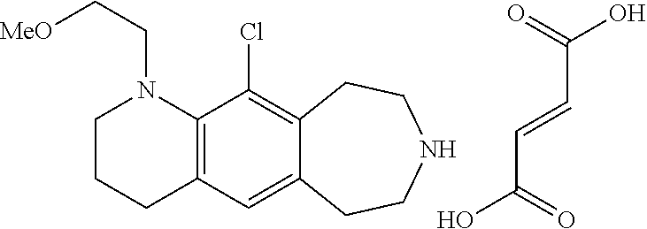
C1CCC2=C(N1CC[OMe])C(Cl)=C1C(=C2)CCNCC1.C(C=CC(O)=O)(O)=O
